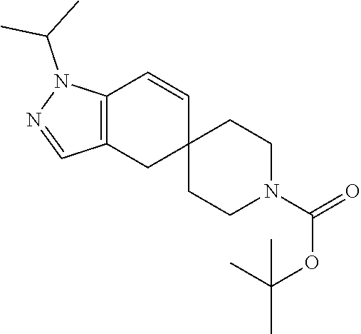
C12=C(CC3(C=C1)CCN(C(=O)OC(C)(C)C)CC3)C=NN2C(C)C
